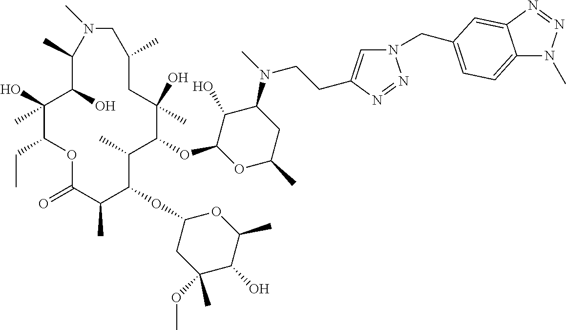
C1(O)C(OC2C(C)C(OC3CC(OC)(C)C(O)C(C)O3)C(C)C(=O)OC(CC)C(O)(C)C(O)C(C)N(C)CC(C)CC2(O)C)OC(C)CC1N(C)CCC1=CN(CC2=CC=C3N(C)N=NC3=C2)N=N1
